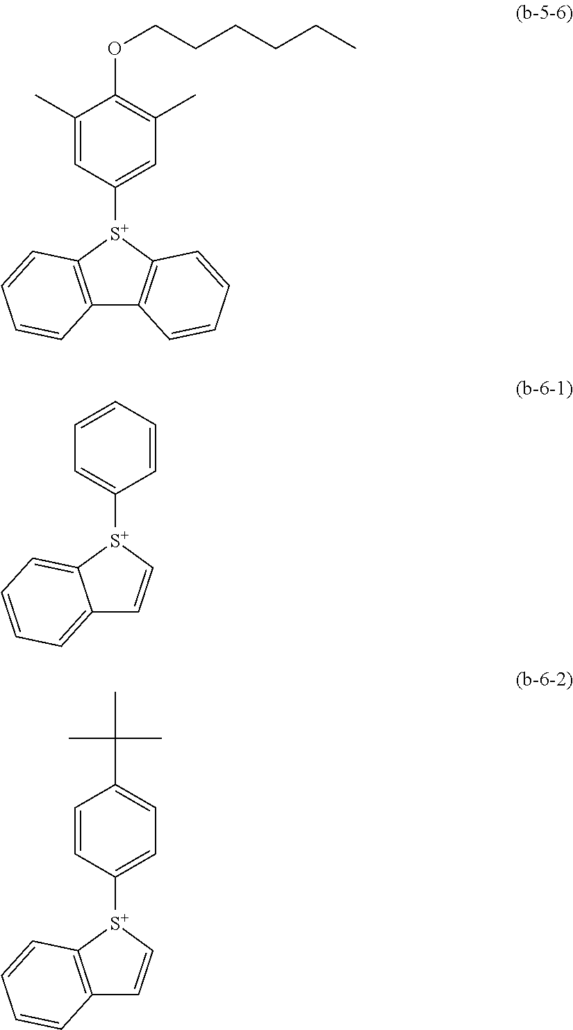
C1(C)=CC([S+]2C3=C(C4=C2C=CC=C4)C=CC=C3)=CC(C)=C1OCCCCCC.C1=CC=CC([S+]2C3=CC=CC=C3C=C2)=C1.C1=CC([S+]2C3=C(C=C2)C=CC=C3)=CC=C1C(C)(C)C
